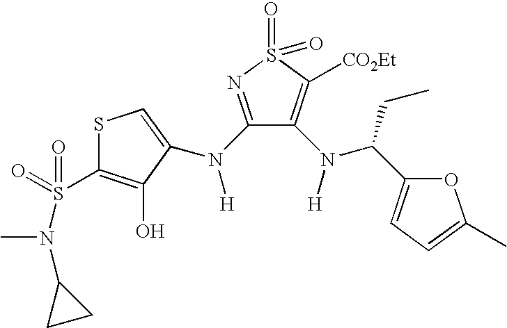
S1C(S(=O)(=O)N(C)C2CC2)=C(O)C(N(C2=NS(=O)(=O)C([CO2Et])=C2N([H])C(CC)C2=CC=C(C)O2)[H])=C1
